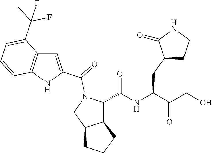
C(NC(C(CO)=O)CC1CCNC1=O)(=O)C1C2C(CN1C(=O)C1=CC3=C(N1)C=CC=C3C(C)(F)F)CCC2
